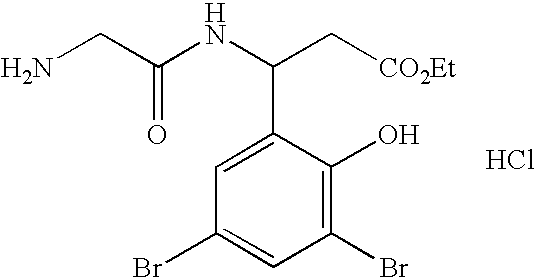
C1=C(C(C[CO2Et])NC(CN)=O)C(O)=C(Br)C=C1Br.Cl
